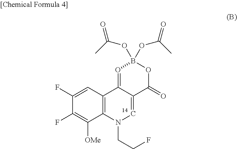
C12=C(N(CCF)C=C3C1=OB(OC(C)=O)(OC(C)=O)OC3=O)C([OMe])=C(F)C(F)=C2
